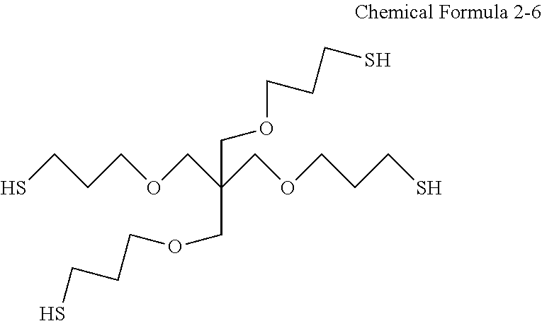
C(C(COCCCS)(COCCCS)COCCCS)OCCCS
